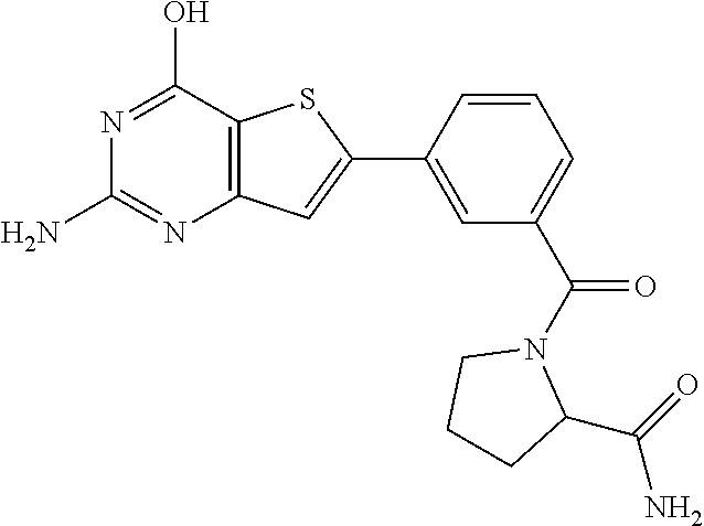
NC1=NC2=C(C(O)=N1)SC(C1=CC(C(N3CCCC3C(=O)N)=O)=CC=C1)=C2
